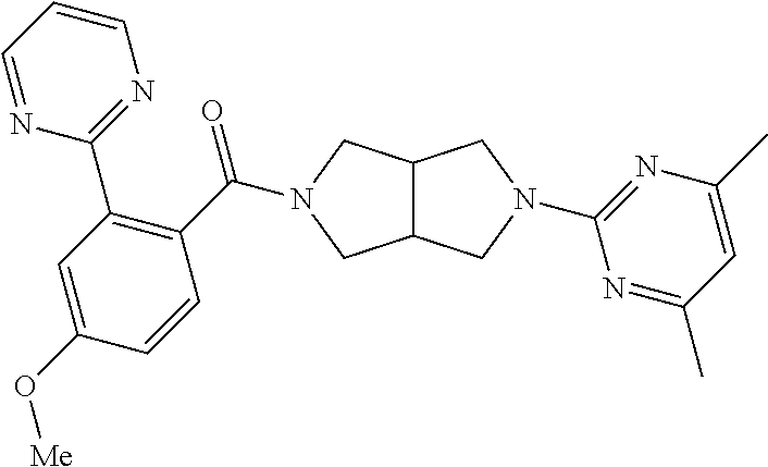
C12C(CN(C3=NC(C)=CC(C)=N3)C1)CN(C(C1=C(C3=NC=CC=N3)C=C(O[Me])C=C1)=O)C2
